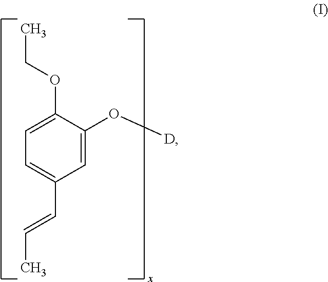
C1=C(O[D])C(OCC)=CC=C1C=CC
